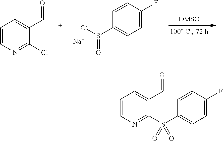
C1=C(F)C=CC(S([O-])=O)=C1.[Na].C1=CN=C(Cl)C(C=O)=C1.C1=CN=C(S(C2=CC=C(F)C=C2)(=O)=O)C(C=O)=C1
